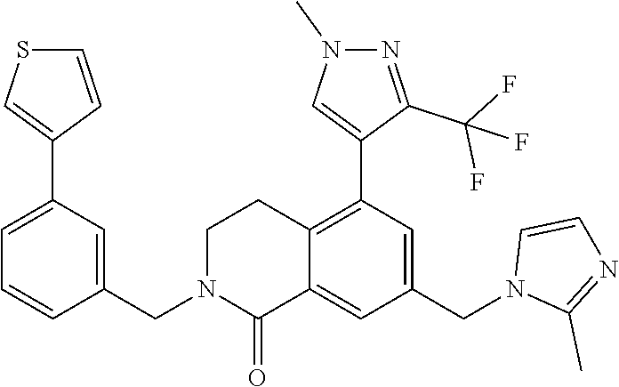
C1(CN2C(=O)C3=CC(CN4C(C)=NC=C4)=CC(C4=CN(C)N=C4C(F)(F)F)=C3CC2)=CC(C2=CSC=C2)=CC=C1
